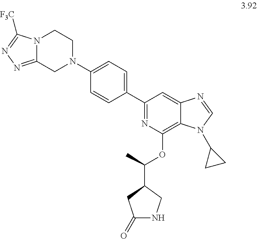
C1(C2=CC=C(N3CC4=NN=C([F3C])N4CC3)C=C2)=NC(OC(C2CNC(=O)C2)C)=C2C(=C1)N=CN2C1CC1
